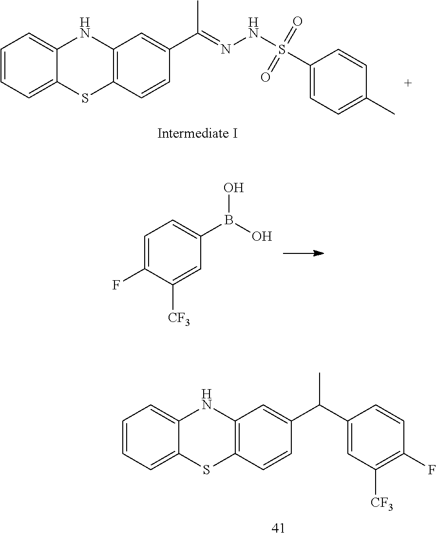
C1=CC=C2C(=C1)NC1=C(S2)C=CC(C(=NNS(C2=CC=C(C)C=C2)(=O)=O)C)=C1.C1=C(F)C([CF3])=CC(B(O)O)=C1.C1=CC=C2C(=C1)NC1=C(S2)C=CC(C(C)C2=CC([CF3])=C(F)C=C2)=C1
